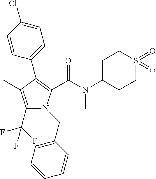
C1(C2=C(C(N(C3CCS(=O)(=O)CC3)C)=O)N(CC3=CC=CC=C3)C(C(F)(F)F)=C2C)=CC=C(Cl)C=C1
